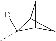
C1([D])(C)C2CC1C2
